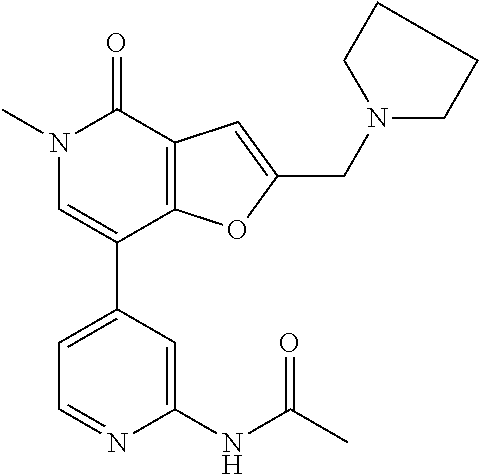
C1=C(C2=CN(C)C(=O)C3=C2OC(CN2CCCC2)=C3)C=C(NC(C)=O)N=C1
